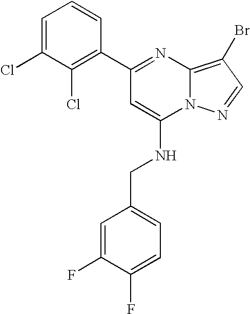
N(CC1=CC=C(F)C(F)=C1)C1=CC(C2=C(Cl)C(Cl)=CC=C2)=NC2=C(Br)C=NN12
